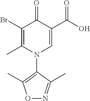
C1(Br)=C(C)N(C2=C(C)ON=C2C)C=C(C(O)=O)C1=O
